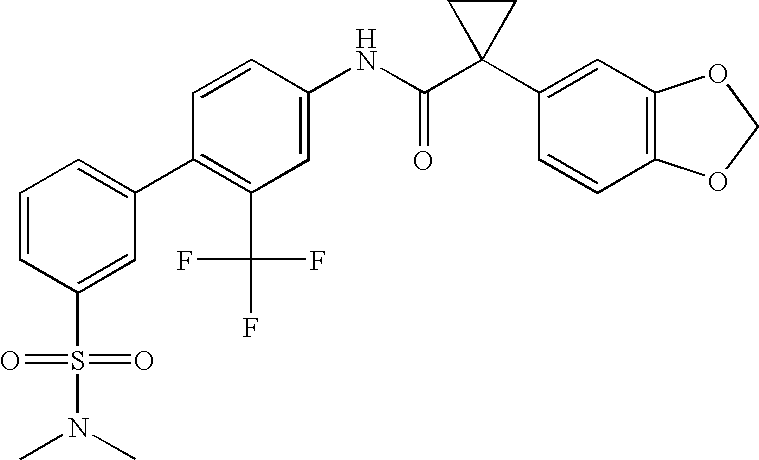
C1(NC(C2(C3=CC4=C(C=C3)OCO4)CC2)=O)=CC(C(F)(F)F)=C(C2=CC=CC(S(N(C)C)(=O)=O)=C2)C=C1
